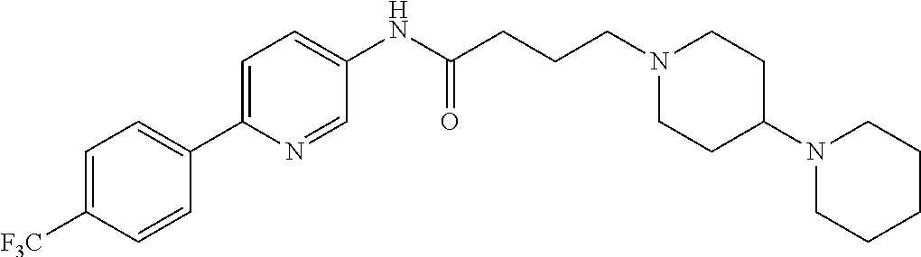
C1(C2=CC=C([F3C])C=C2)=CC=C(NC(CCCN2CCC(N3CCCCC3)CC2)=O)C=N1
